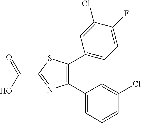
C1(C2=C(C3=CC=C(F)C(Cl)=C3)SC(C(=O)O)=N2)=CC=CC(Cl)=C1
